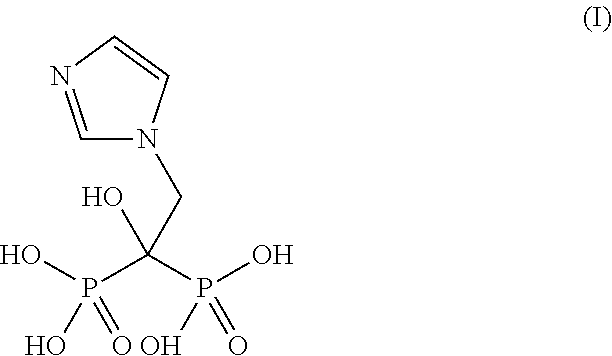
C1=CN(CC(O)(P(O)(O)=O)P(O)(=O)O)C=N1
